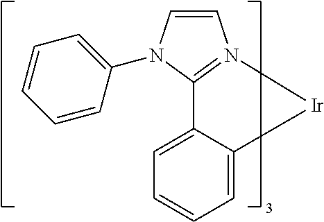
C1=C2C(=CC=C1)[Ir]N1=C2N(C2=CC=CC=C2)C=C1
